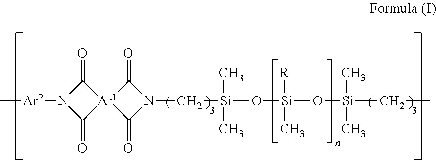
C[Ar2]N1C(=O)[Ar1]2(C1=O)C(=O)N(C[Si](O[Si](O[Si](C)(C)CC)([R])C)(C)C)C2=O
